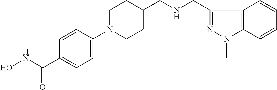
C(C1=NN(C)C2=C1C=CC=C2)NCC1CCN(C2=CC=C(C(NO)=O)C=C2)CC1
